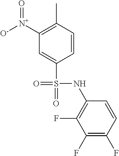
C1=CC(C)=C([N+](=O)[O-])C=C1S(=O)(NC1=C(F)C(F)=C(F)C=C1)=O
